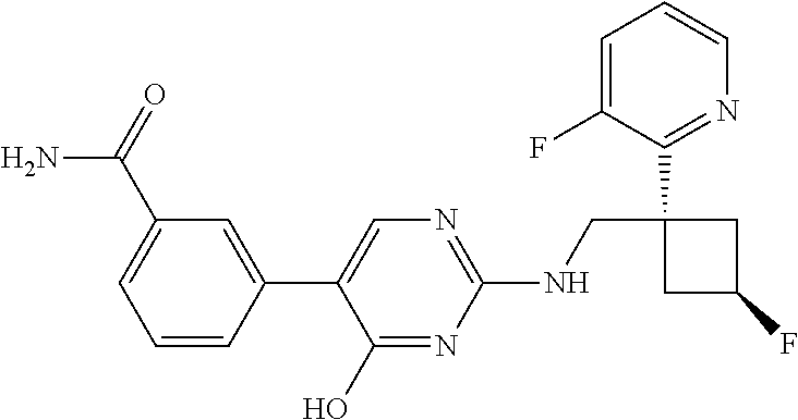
C1(O)=NC(NCC2(C3=NC=CC=C3F)CC(F)C2)=NC=C1C1=CC(C(N)=O)=CC=C1
